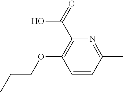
C1=CC(C)=NC(C(O)=O)=C1OCCC
